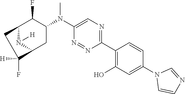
C1(C2=C(O)C=C(N3C=CN=C3)C=C2)=NC=C(N(C2C(F)C3N([H])C(C2)C([H])(F)C3)C)N=N1
